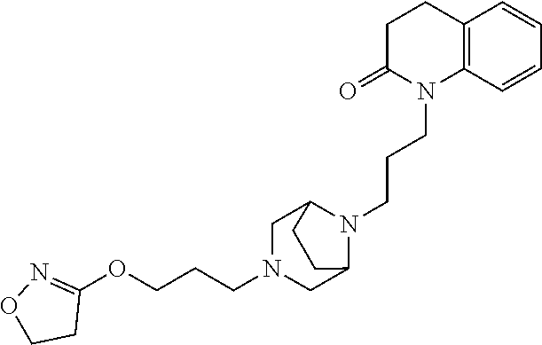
C12=C(C=CC=C1)N(CCCN1C3CN(CCCOC4=NOCC4)CC1CC3)C(=O)CC2
